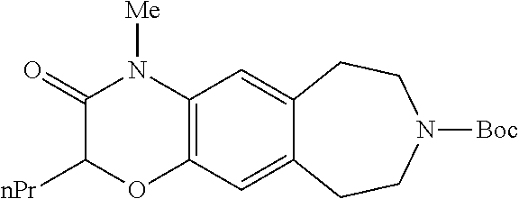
[Me]N1C(=O)C([nPr])OC2=C1C=C1C(=C2)CCN([Boc])CC1
